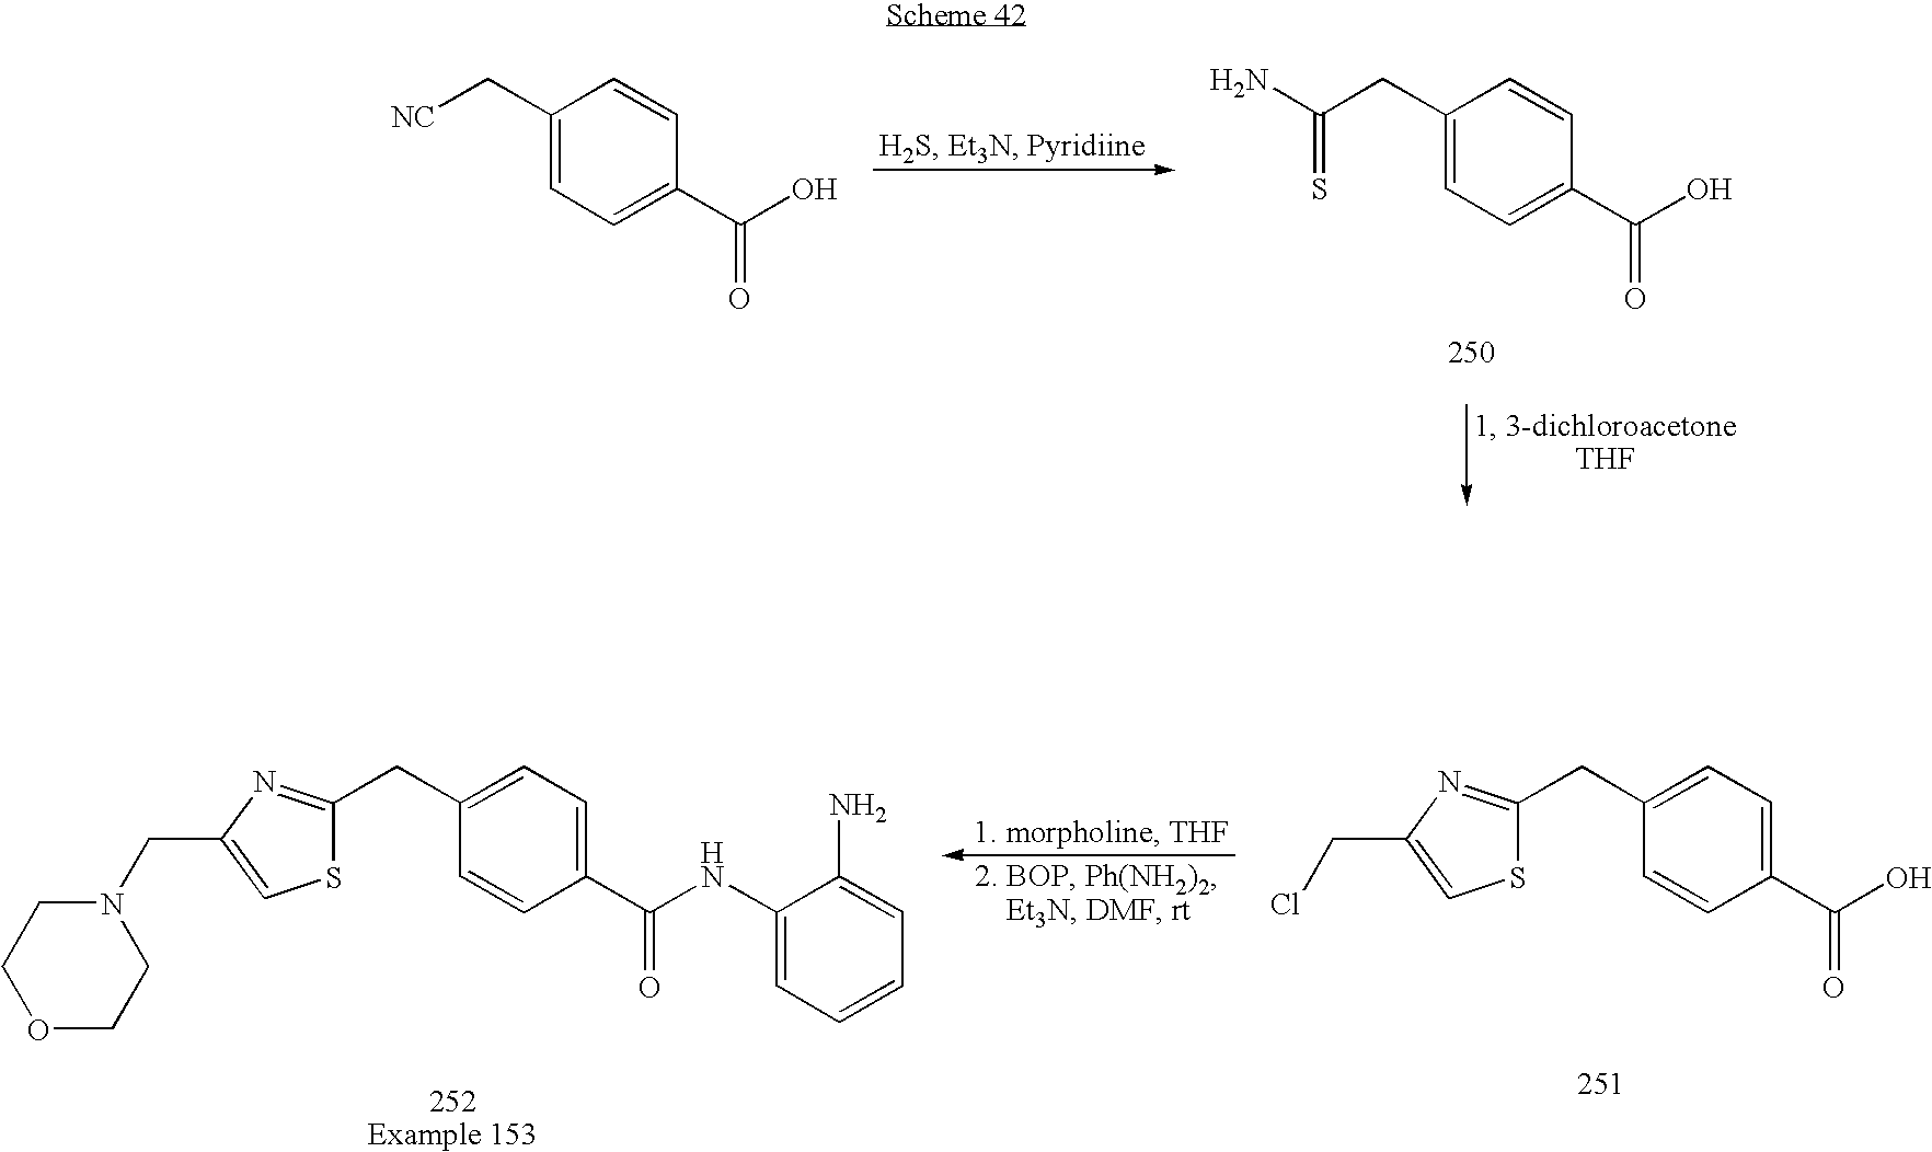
C1(C[NC])=CC=C(C(O)=O)C=C1.C1(CC(N)=S)=CC=C(C(O)=O)C=C1.C1(CC2=NC(CCl)=CS2)=CC=C(C(O)=O)C=C1.C1(CC2=NC(CN3CCOCC3)=CS2)=CC=C(C(NC2=CC=CC=C2N)=O)C=C1
